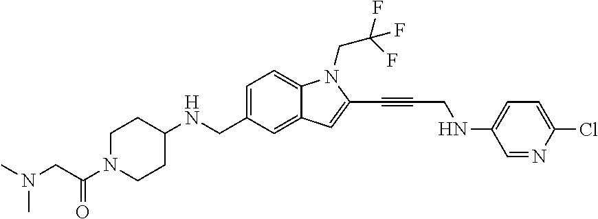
C1=C(CNC2CCN(C(CN(C)C)=O)CC2)C=C2C(=C1)N(CC(F)(F)F)C(C#CCNC1=CC=C(Cl)N=C1)=C2
